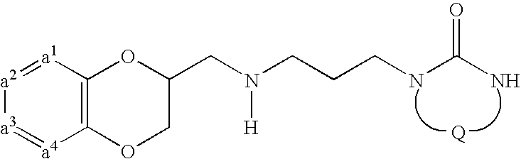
C12=C([a1]=[a2][a3]=[a4]1)OC(CN(CCCNC(N)=O)[H])CO2
